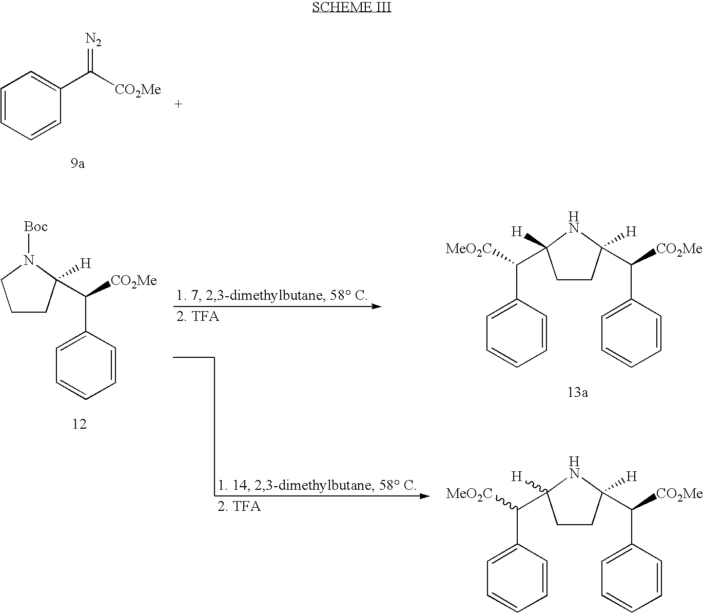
C1=CC=CC(C([CO2Me])=[N2])=C1.C1CC(C(C2=CC=CC=C2)[CO2Me])([H])N([Boc])C1.C1CC(C(C2=CC=CC=C2)[CO2Me])([H])NC1([H])C(C1=CC=CC=C1)[MeO2C].C1CC(C(C2=CC=CC=C2)[CO2Me])([H])NC1([H])C(C1=CC=CC=C1)[MeO2C]
